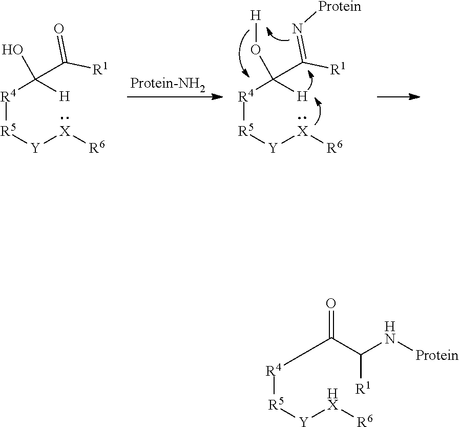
OC([R4][R5][Y][X][R6])(C([R1])=O)[H].O(C([R4][R5][Y][X][R6])(C([R1])=N[Protein])[H])[H].C(=O)(C(N[Protein])[R1])[R4][R5][Y][HX][R6]
